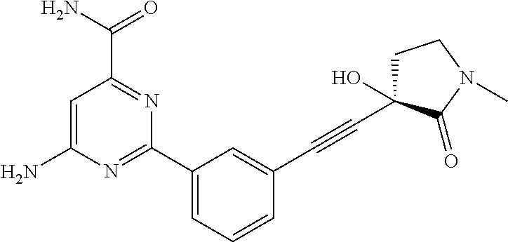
C1(C2=CC=CC(C#CC3(O)CCN(C)C3=O)=C2)=NC(N)=CC(C(N)=O)=N1
